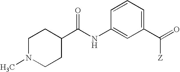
C1N(C)CCC(C(NC2=CC(C([Z])=O)=CC=C2)=O)C1
